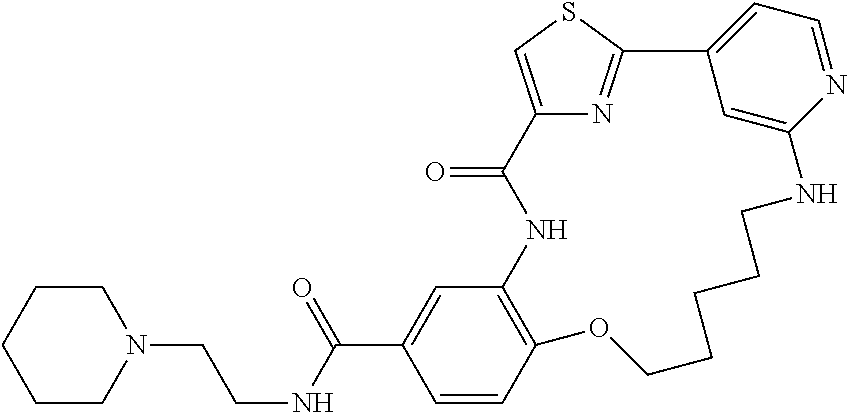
C1=CC2=C(C=C1C(NCCN1CCCCC1)=O)NC(=O)C1=CSC(=N1)C1=CC=NC(=C1)NCCCCCO2
